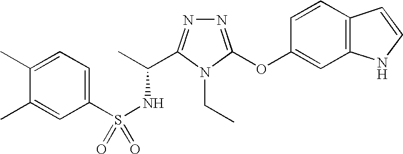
N1=C(OC2=CC3=C(C=C2)C=CN3)N(CC)C(C(C)NS(=O)(C2=CC=C(C)C(C)=C2)=O)=N1
